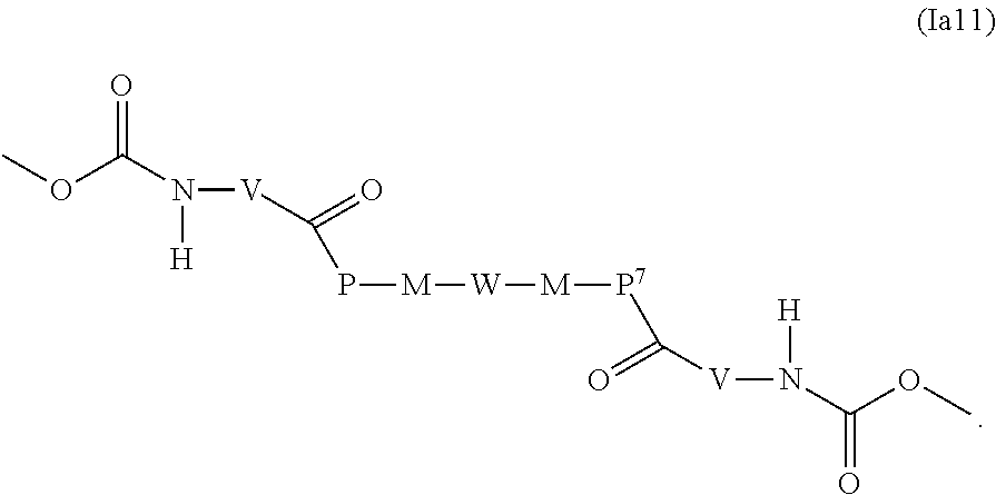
COC(N([H])[V]C(=O)P[M][W][M][P7]C(=O)[V]N([H])C(OC)=O)=O
